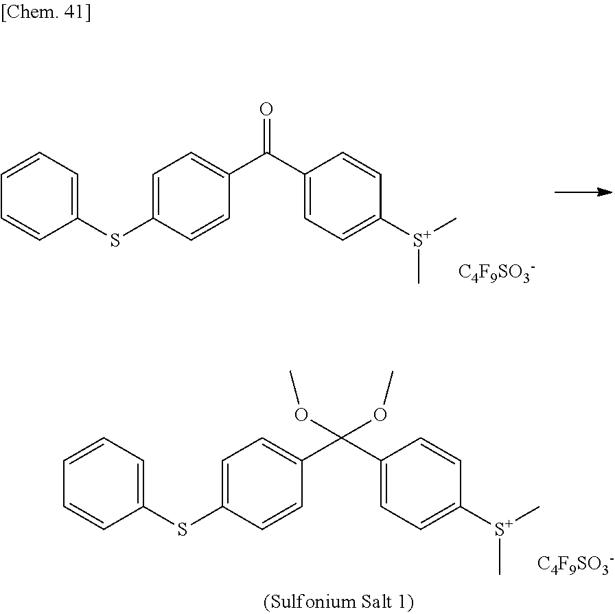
C1=C(SC2=CC=CC=C2)C=CC(C(C2=CC=C([S+](C)C)C=C2)(OC)OC)=C1.[C4F9SO3-].C1=C(SC2=CC=CC=C2)C=CC(C(C2=CC=C([S+](C)C)C=C2)=O)=C1.[C4F9SO3-]
